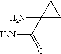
NC(=O)C1(N)CC1
